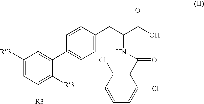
C1([R3])=CC([R3])=C([R3])C(C2=CC=C(CC(C(O)=O)NC(C3=C(Cl)C=CC=C3Cl)=O)C=C2)=C1
